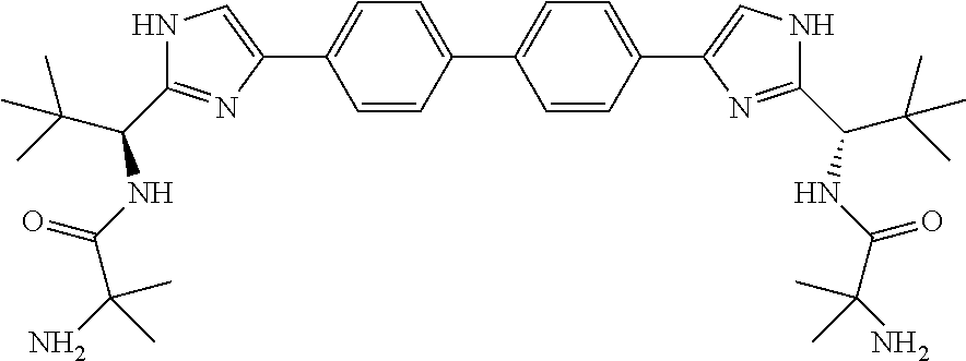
C1=C(C2=CC=C(C3=CC=C(C4=CNC(C(C(C)(C)C)NC(=O)C(N)(C)C)=N4)C=C3)C=C2)N=C(C(C(C)(C)C)NC(=O)C(C)(N)C)N1
